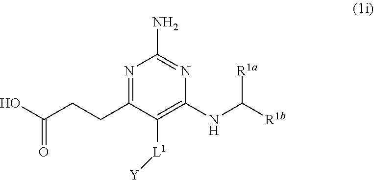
N1=C(CCC(O)=O)C([L1][Y])=C(NC([R1b])[R1a])N=C1N
